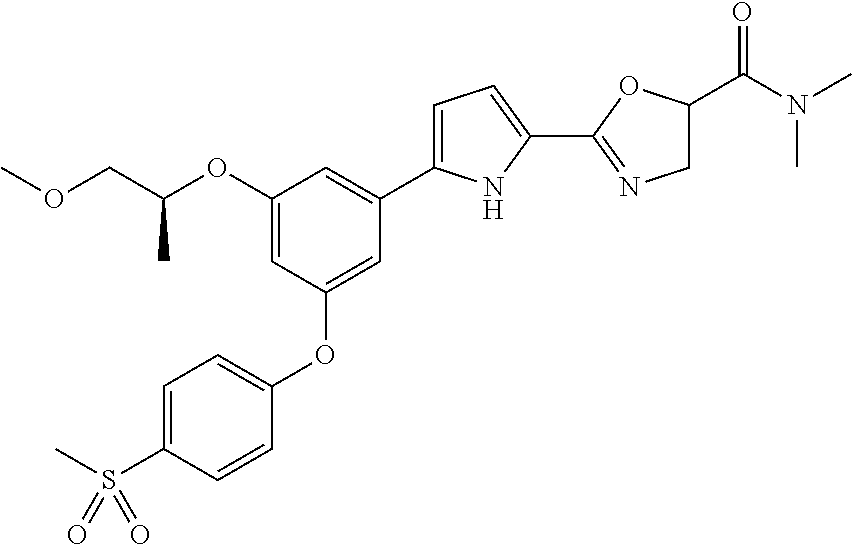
C1(OC(COC)C)=CC(OC2=CC=C(S(C)(=O)=O)C=C2)=CC(C2=CC=C(C3=NCC(C(N(C)C)=O)O3)N2)=C1
